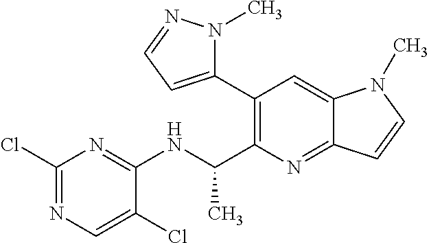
C1(C2=CC=NN2C)=C(C(NC2=NC(Cl)=NC=C2Cl)C)N=C2C(=C1)N(C)C=C2
